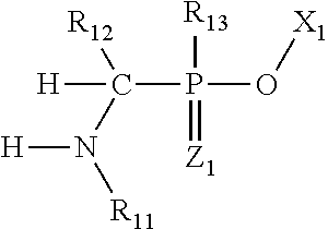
C(P(O[X1])([R13])=[Z1])([H])(N([R11])[H])[R12]
